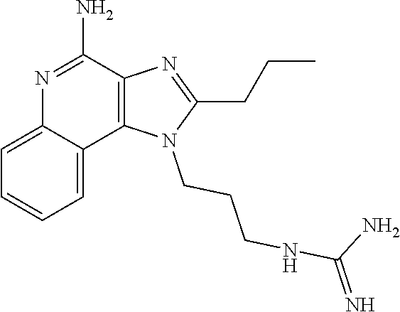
N1=C(N)C2=C(C3=CC=CC=C13)N(CCCNC(N)=N)C(CCC)=N2
